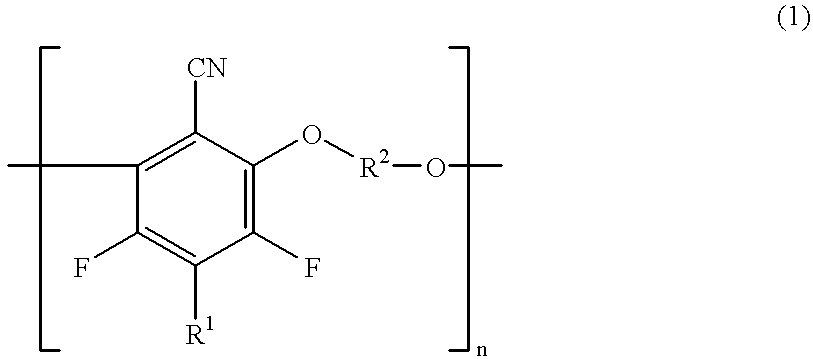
C1([CN])=C(C)C(F)=C([R1])C(F)=C1O[R2]OC
